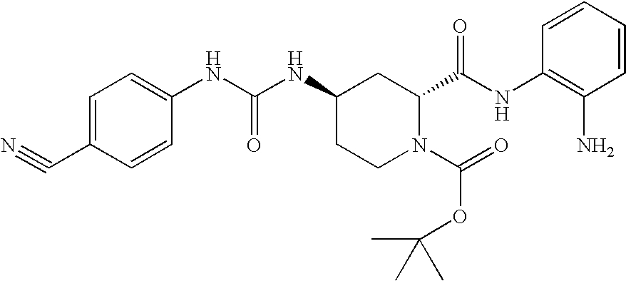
C1=C(C#N)C=CC(NC(NC2CCN(C(=O)OC(C)(C)C)C(C(NC3=C(N)C=CC=C3)=O)C2)=O)=C1
